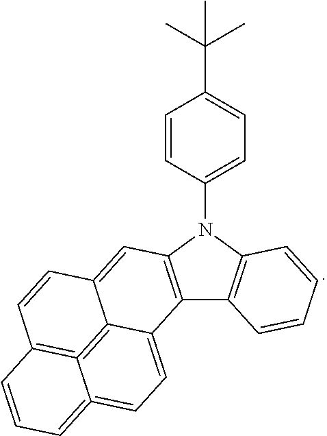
C1=CC(N2C3=C(C4=C2C=C2C5=C6=C(C=C2)C=CC=C6=CC=C45)C=CC=C3)=CC=C1C(C)(C)C
